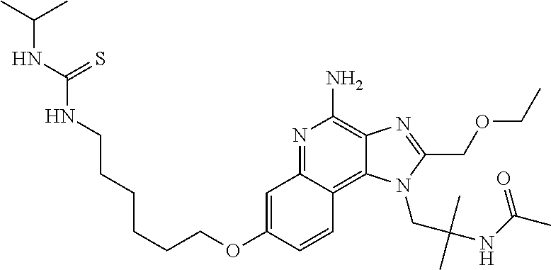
N1=C2C(=C3C(=C1N)N=C(COCC)N3CC(C)(C)NC(C)=O)C=CC(OCCCCCCNC(NC(C)C)=S)=C2
